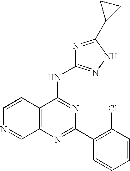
C12=C(N=C(C3=C(Cl)C=CC=C3)N=C1NC1=NNC(C3CC3)=N1)C=NC=C2
